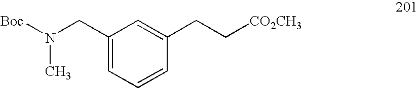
C1(CN(C)[Boc])=CC=CC(CC[CO2CH3])=C1
